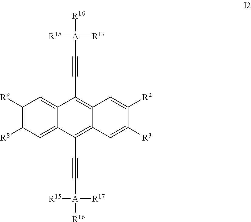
C1([R8])=C([R9])C=C2C(=C1)C(C#C[A]([R15])([R17])[R16])=C1C(=C2C#C[A]([R15])([R17])[R16])C=C([R2])C([R3])=C1
